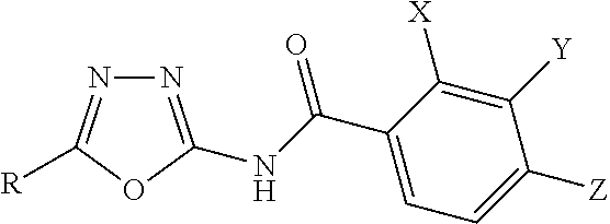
N1=C(NC(C2=CC=C([Z])C([Y])=C2[X])=O)OC([R])=N1
